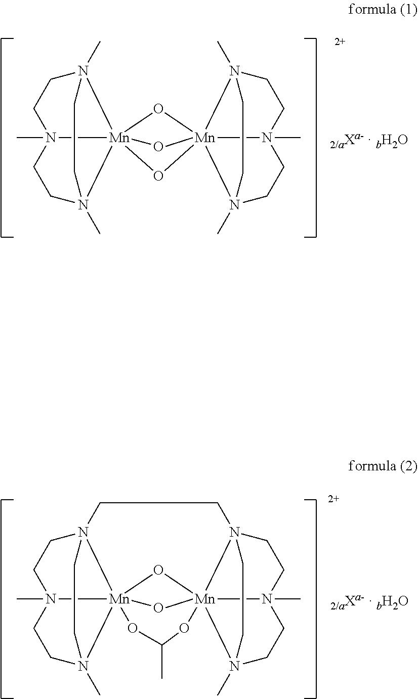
C1CN2(C)CCN3(C)[Mn]245(N1(C)CC3)O[Mn]12(O4)(N3(C)CCN1(C)CCN2(C)CC3)O5.C1CN2(C)CCN3(C)[Mn]2456N1(CCN12CCN7(C)CCN(C)([Mn]71(O4)(O5)OC(C)O6)CC2)CC3
